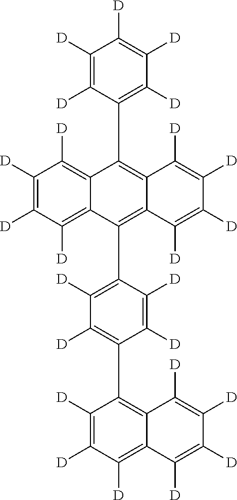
C1([D])=C([D])C([D])=C([D])C([D])=C1C1=C2C(=C(C3=C([D])C([D])=C(C4=C5C(=C([D])C([D])=C4[D])C([D])=C([D])C([D])=C5[D])C([D])=C3[D])C3=C([D])C([D])=C([D])C([D])=C31)C([D])=C([D])C([D])=C2[D]
